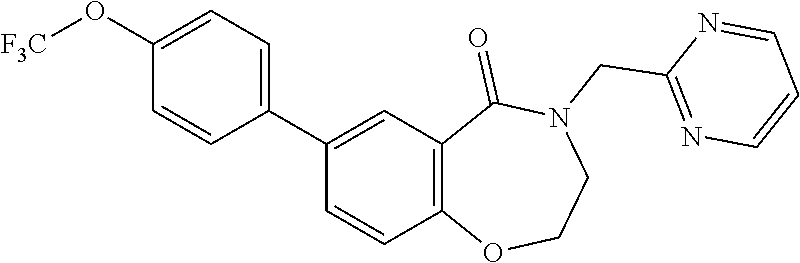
C1=C(O[F3C])C=CC(C2=CC3=C(C=C2)OCCN(CC2=NC=CC=N2)C3=O)=C1
